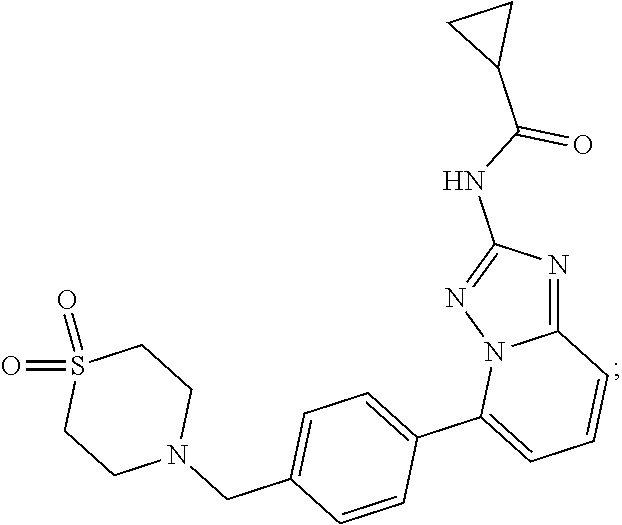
C12=NC(NC(C3CC3)=O)=NN1C(C1=CC=C(CN3CCS(=O)(=O)CC3)C=C1)=CC=C2
